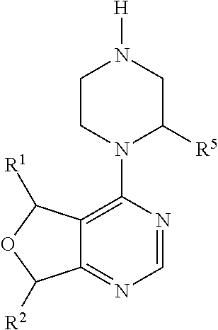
C12=C(N3C([R5])CN([H])CC3)N=CN=C1C([R2])OC2[R1]
